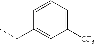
CCC1=CC([CF3])=CC=C1
